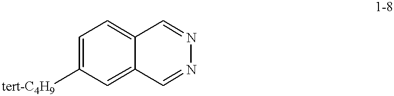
C1=C([tert-C4H9])C=C2C(=C1)C=NN=C2
